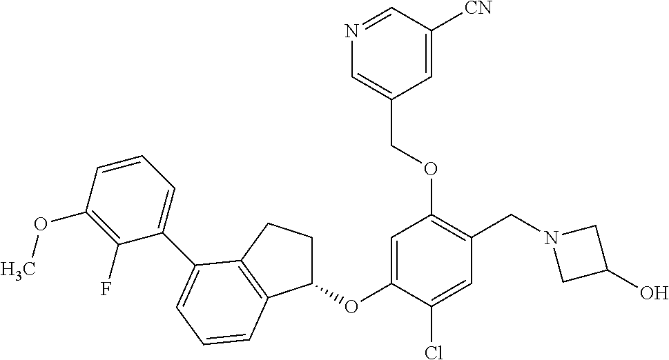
C1=C(OC2CCC3=C2C=CC=C3C2=CC=CC(OC)=C2F)C(Cl)=CC(CN2CC(O)C2)=C1OCC1=CN=CC([CN])=C1
